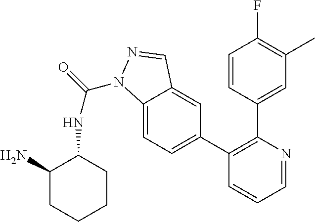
C1=NC(C2=CC(C)=C(F)C=C2)=C(C2=CC=C3C(=C2)C=NN3C(=O)NC2C(N)CCCC2)C=C1
